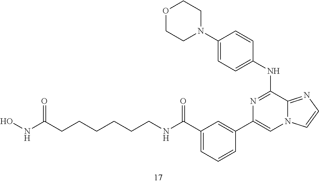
C1(N2CCOCC2)=CC=C(NC2=NC(C3=CC(C(NCCCCCCC(NO)=O)=O)=CC=C3)=CN3C2=NC=C3)C=C1
